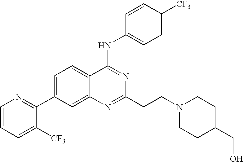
C1=CC=C([CF3])C(C2=CC=C3C(=C2)N=C(CCN2CCC(CO)CC2)N=C3NC2=CC=C([CF3])C=C2)=N1
